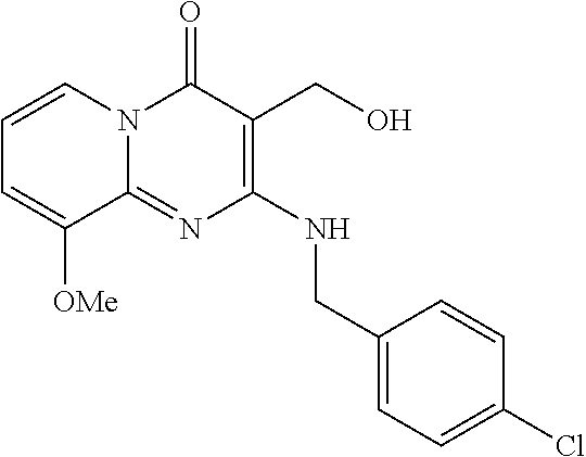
C1(NCC2=CC=C(Cl)C=C2)=C(CO)C(=O)N2C(=N1)C([OMe])=CC=C2
